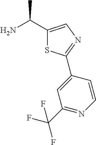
C1(C(N)C)=CN=C(C2=CC(C(F)(F)F)=NC=C2)S1
